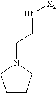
C1CN(CCN[X2])CC1
